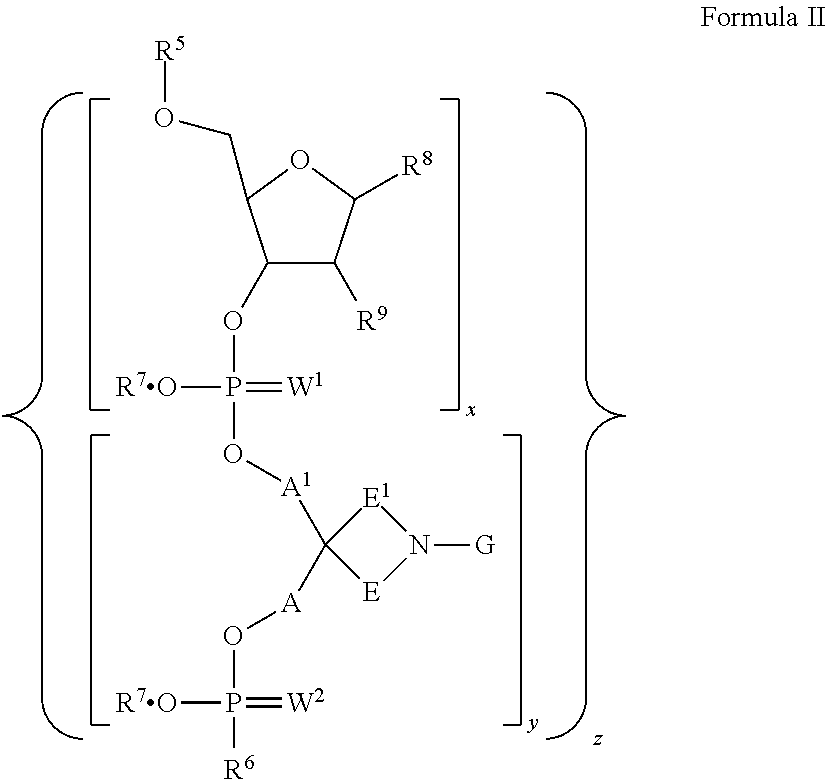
C1(OP([R7O])(=[W1])O[A1]C2([A]OP([R6])(=[W2])[R7O])[E]N([G])[E1]2)C([R9])C([R8])OC1CO[R5]
